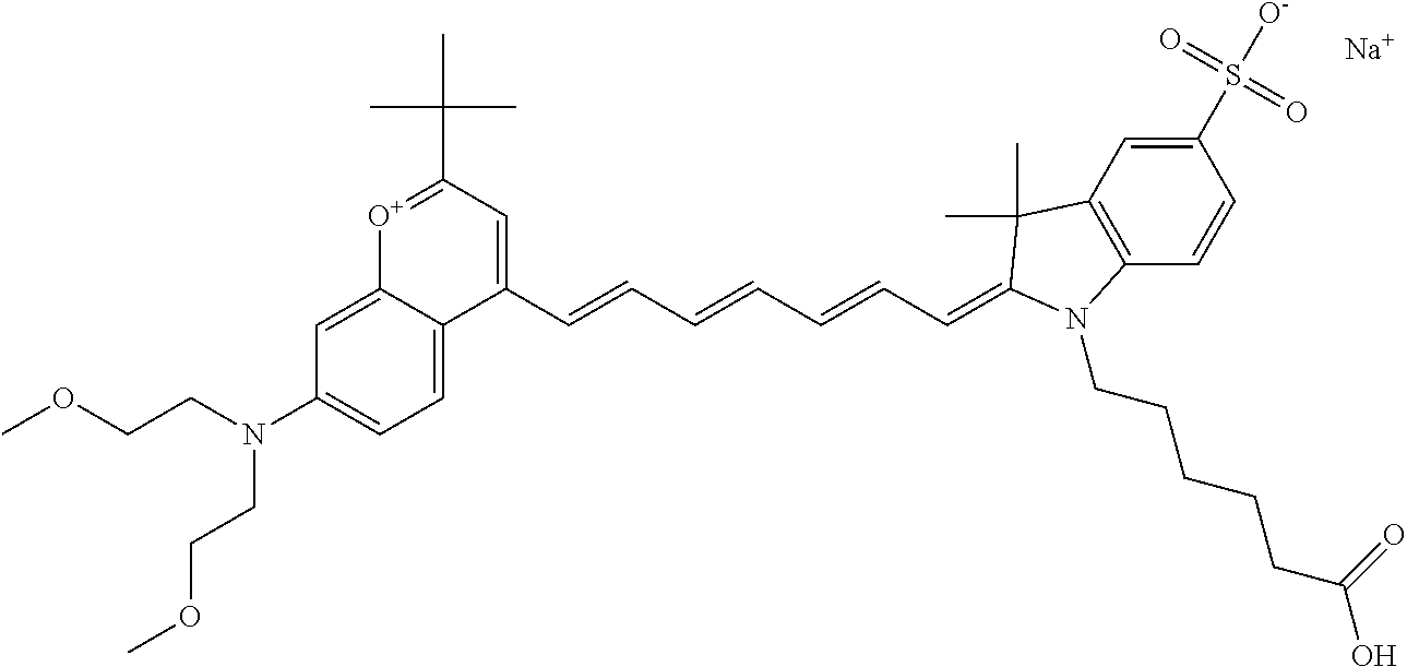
C12=CC(N(CCOC)CCOC)=CC=C1C(C=CC=CC=CC=C1C(C)(C)C3=C(C=CC(S([O-])(=O)=O)=C3)N1CCCCCC(O)=O)=CC(C(C)(C)C)=[O+]2.[Na]
